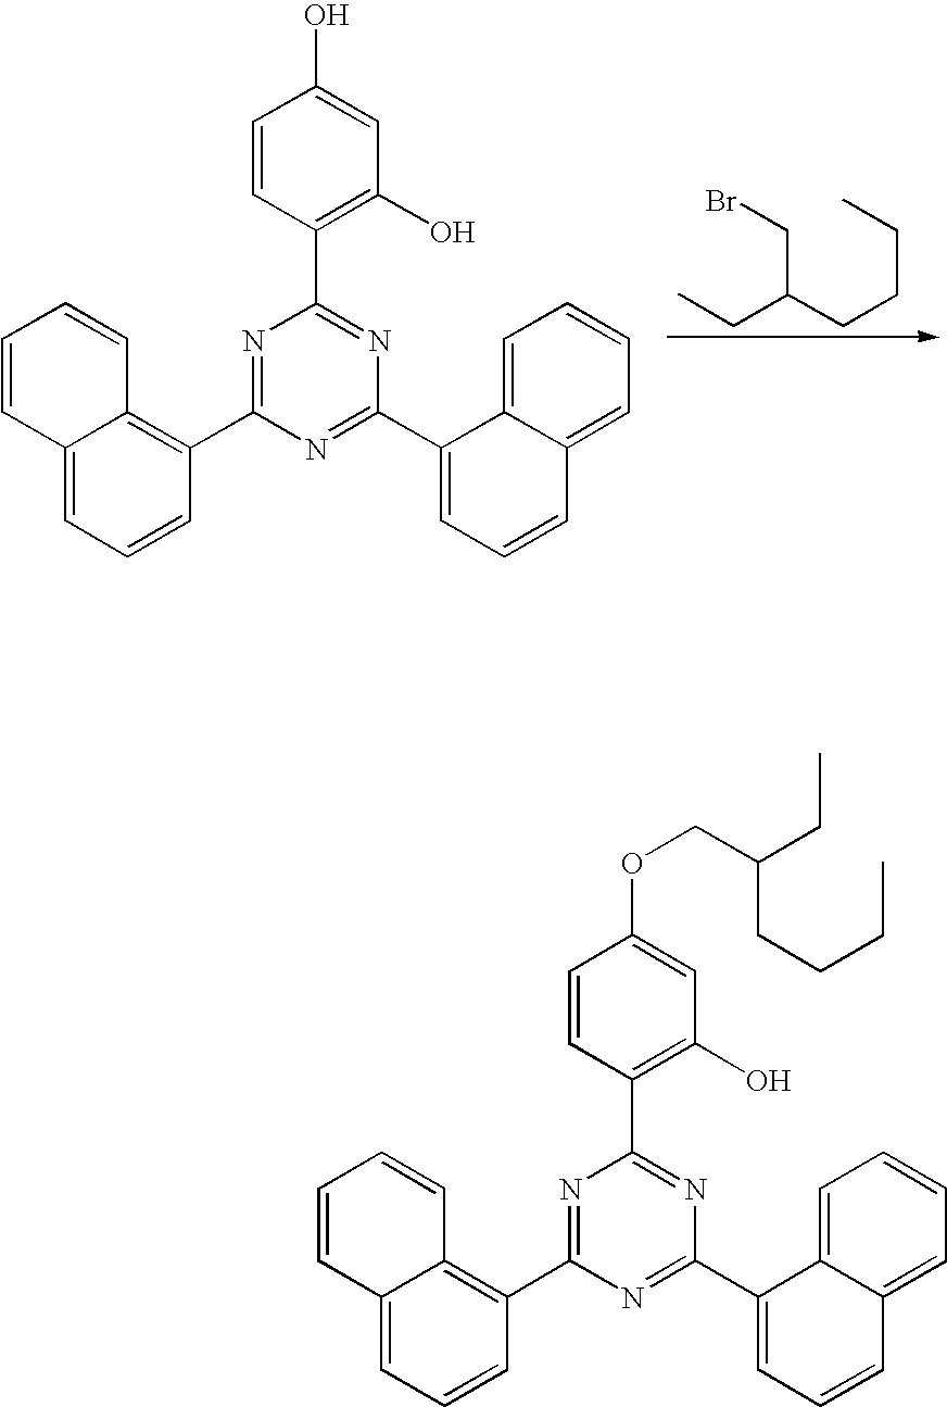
C1=CC2=CC=CC(C3=NC(C4=C(O)C=C(O)C=C4)=NC(C4=CC=CC5=CC=CC=C45)=N3)=C2C=C1.C(C(CCCC)CC)Br.C1=CC2=CC=CC(C3=NC(C4=C(O)C=C(OCC(CCCC)CC)C=C4)=NC(C4=CC=CC5=CC=CC=C45)=N3)=C2C=C1
